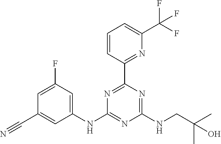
C1=C(F)C=C(NC2=NC(NCC(C)(C)O)=NC(C3=NC(C(F)(F)F)=CC=C3)=N2)C=C1C#N
